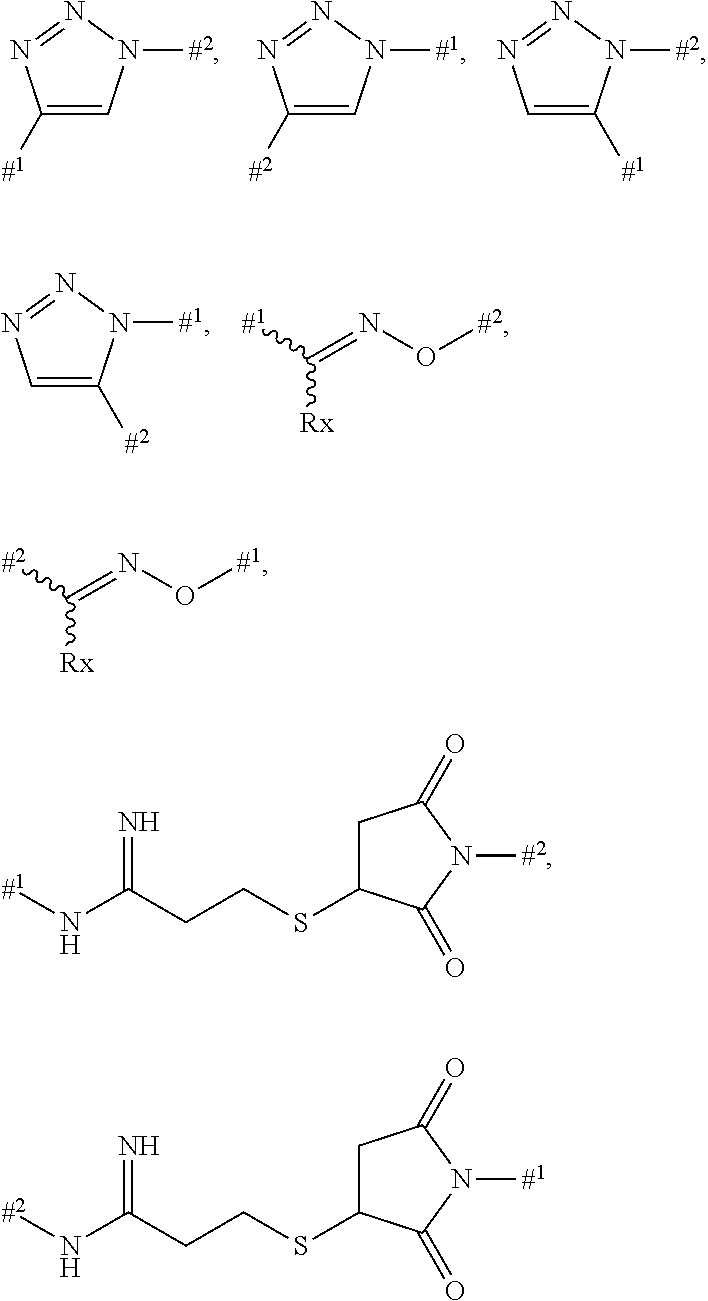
C1([#1])=CN([#2])N=N1.C1([#2])=CN([#1])N=N1.C1=C([#1])N([#2])N=N1.C1=C([#2])N([#1])N=N1.[#1]C(=NO[#2])[Rx].[#2]C(=NO[#1])[Rx].[#1]NC(CCSC1CC(=O)N([#2])C1=O)=N.[#2]NC(CCSC1CC(=O)N([#1])C1=O)=N
